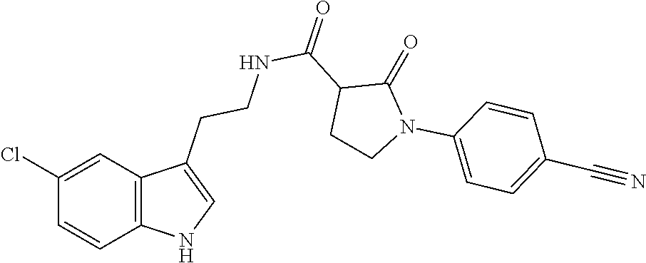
C1(Cl)=CC2=C(C=C1)NC=C2CCNC(C1CCN(C2=CC=C(C#N)C=C2)C1=O)=O
